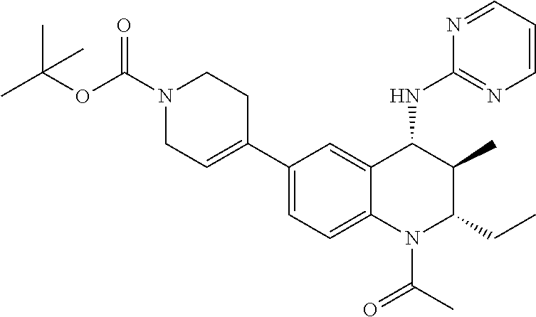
C1(C2=CCN(C(OC(C)(C)C)=O)CC2)=CC=C2C(=C1)C(NC1=NC=CC=N1)C(C)C(CC)N2C(C)=O
